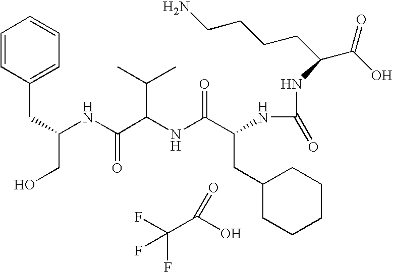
C1=CC(CC(NC(C(NC(C(CC2CCCCC2)NC(=O)NC(C(=O)O)CCCCN)=O)C(C)C)=O)CO)=CC=C1.C(C(O)=O)(F)(F)F
